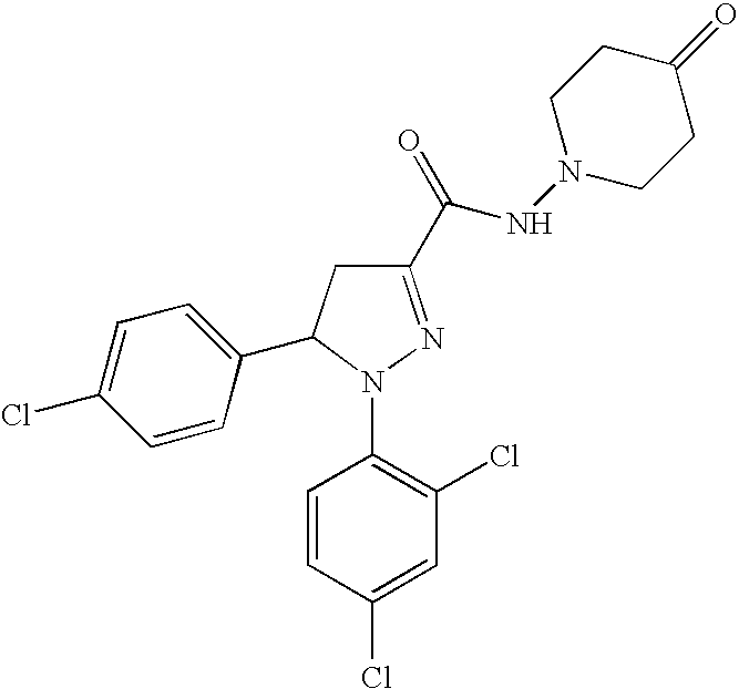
C1=C(Cl)C=CC(C2CC(C(=O)NN3CCC(=O)CC3)=NN2C2=C(Cl)C=C(Cl)C=C2)=C1
